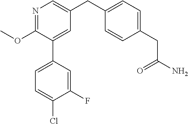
C1(OC)=NC=C(CC2=CC=C(CC(N)=O)C=C2)C=C1C1=CC=C(Cl)C(F)=C1
